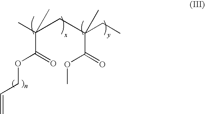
CC(CC(CC)(C)C(=O)OC)(C)C(OCC=C)=O
